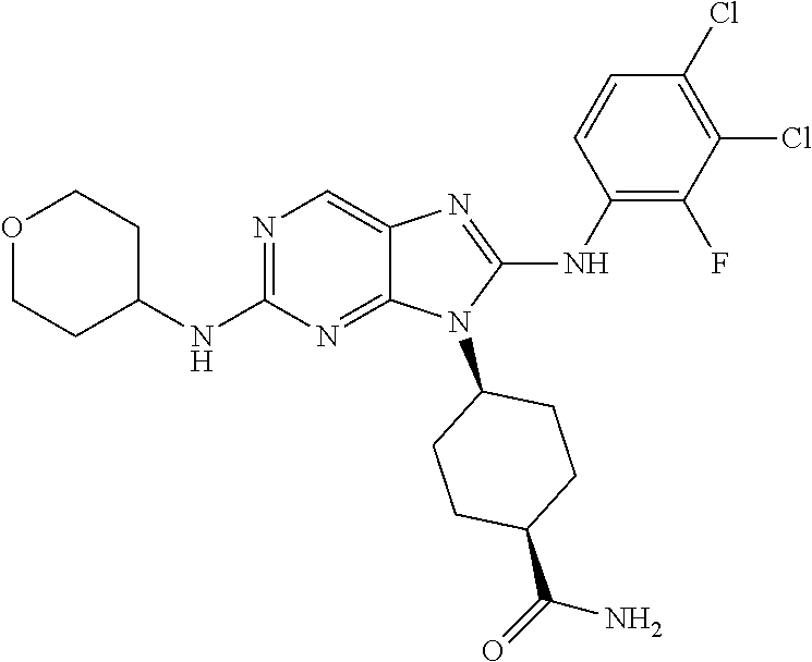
N1=C(NC2CCOCC2)N=C2C(=C1)N=C(NC1=C(F)C(Cl)=C(Cl)C=C1)N2C1CCC(C(=O)N)CC1
